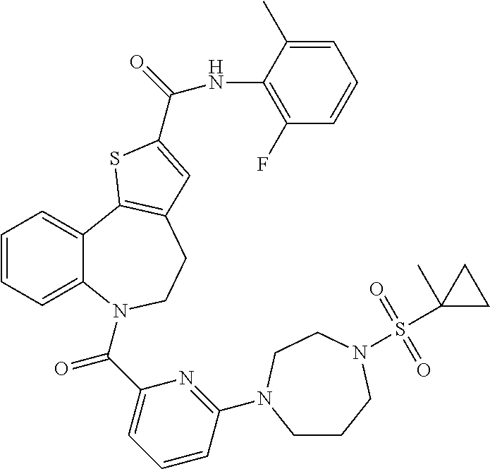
C1=CC=C2C(=C1)C1=C(CCN2C(C2=CC=CC(N3CCCN(S(C4(C)CC4)(=O)=O)CC3)=N2)=O)C=C(C(=O)NC2=C(F)C=CC=C2C)S1
